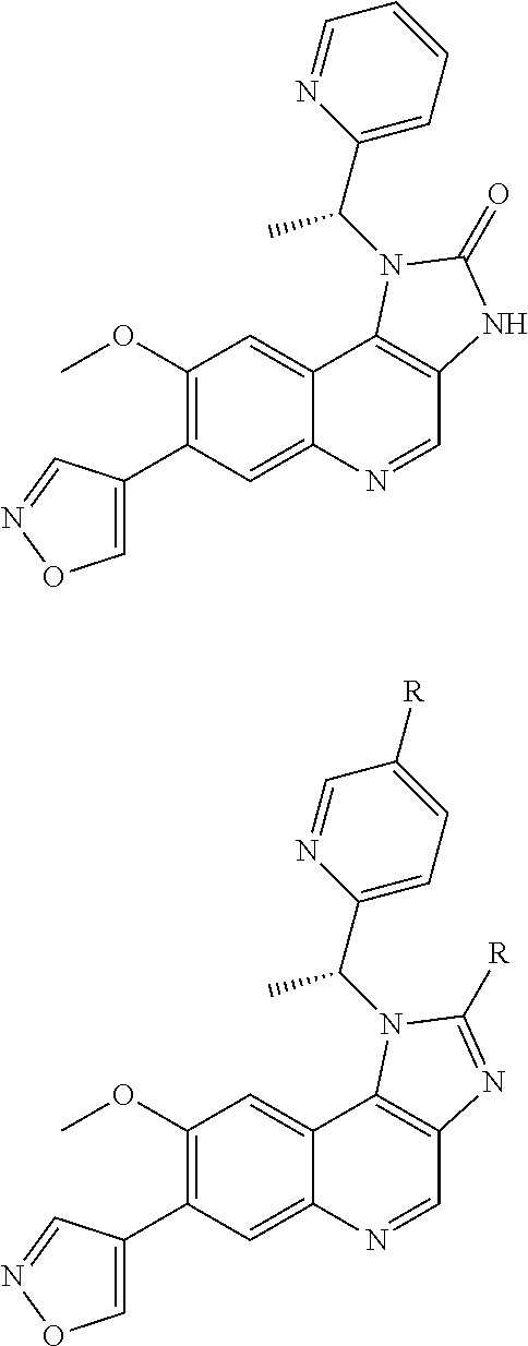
C1(OC)=C(C2=CON=C2)C=C2C(=C1)C1=C(C=N2)NC(=O)N1C(C1=CC=CC=N1)C.C1(OC)=C(C2=CON=C2)C=C2C(=C1)C1=C(C=N2)N=C([R])N1C(C1=CC=C([R])C=N1)C
